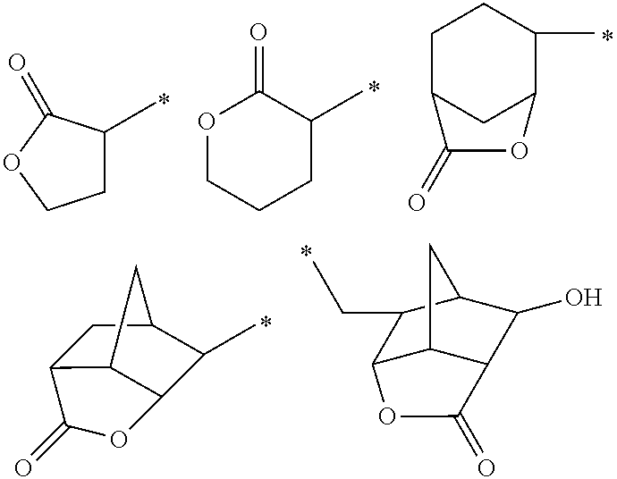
C1C(C)C(=O)OC1.O1CCCC(C)C1=O.C1C2CC(C(C)C1)OC2=O.C12C3C(C(C)C(C1)C3)OC2=O.C12C3C(C(O)C(C1CC)C3)C(=O)O2
